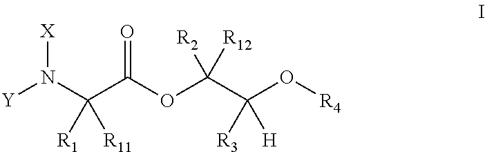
[Y]N(C(C(OC(C(O[R4])([R3])[H])([R12])[R2])=O)([R11])[R1])[X]
